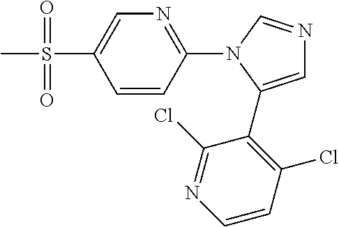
C1=CC(N2C(C3=C(Cl)C=CN=C3Cl)=CN=C2)=NC=C1S(C)(=O)=O
